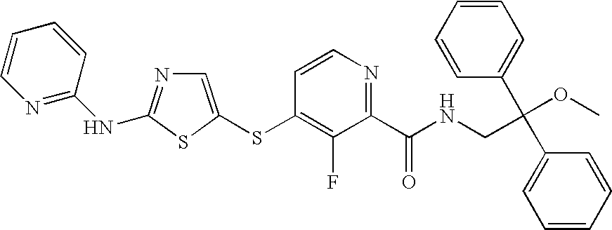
S(C1=C(F)C(C(NCC(OC)(C2=CC=CC=C2)C2=CC=CC=C2)=O)=NC=C1)C1=CN=C(NC2=NC=CC=C2)S1
